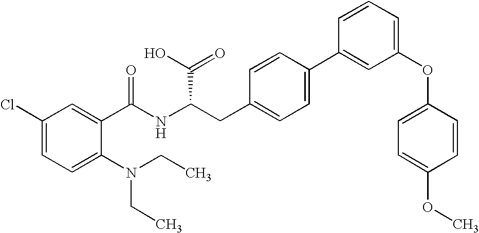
C1(Cl)=CC=C(N(CC)CC)C(C(NC(CC2=CC=C(C3=CC(OC4=CC=C(OC)C=C4)=CC=C3)C=C2)C(O)=O)=O)=C1
